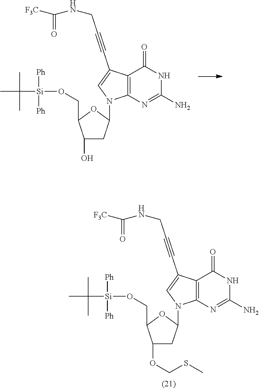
C1(O)CC(N2C3=C(C(C#CCNC([F3C])=O)=C2)C(=O)NC(N)=N3)OC1CO[Si]([Ph])([Ph])C(C)(C)C.C1(OCSC)CC(N2C3=C(C(C#CCNC([F3C])=O)=C2)C(=O)NC(N)=N3)OC1CO[Si]([Ph])([Ph])C(C)(C)C
